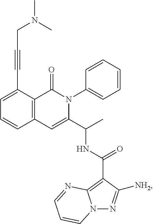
C1=C(C#CCN(C)C)C2=C(C=C1)C=C(C(C)NC(=O)C1=C3N(N=C1[NH2])C=CC=N3)N(C1=CC=CC=C1)C2=O
